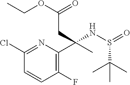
C1(Cl)=NC(C(C)(CC(OCC)=O)NS(=O)C(C)(C)C)=C(F)C=C1
